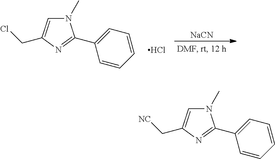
N1(C)C=C(C[NC])N=C1C1=CC=CC=C1.N1(C)C=C(CCl)N=C1C1=CC=CC=C1.Cl.[NaCN]
